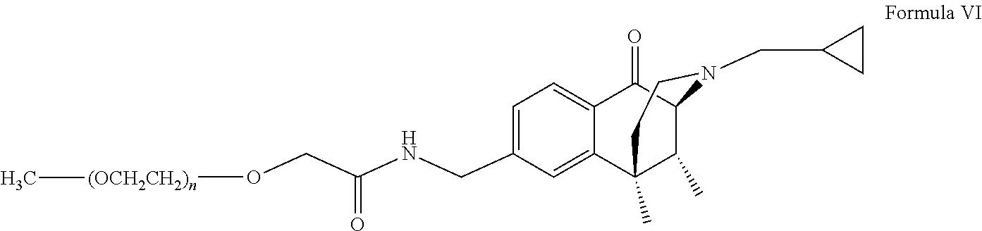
C1(CNC(CO[(OCH2CH2)n]C)=O)=CC=C2C(=C1)C1(C)C(C)C(C2=O)N(CC2CC2)CC1
